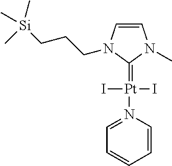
[Pt](I)(I)(=C1N(CCC[Si](C)(C)C)C=CN1C)N1=CC=CC=C1
